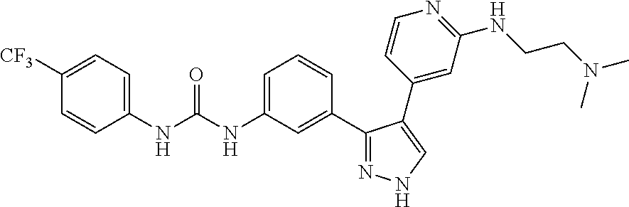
C1=C([CF3])C=CC(NC(NC2=CC=CC(C3=NNC=C3C3=CC(NCCN(C)C)=NC=C3)=C2)=O)=C1
